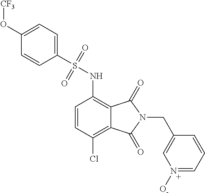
C1(O[CF3])=CC=C(S(=O)(=O)NC2=C3C(=C(Cl)C=C2)C(=O)N(CC2=CN([O-])=CC=C2)C3=O)C=C1
